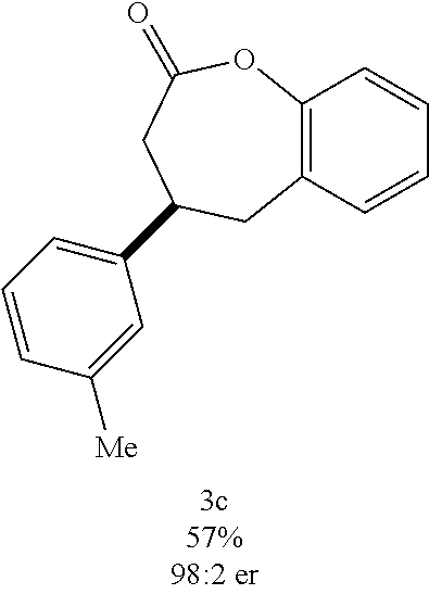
C12=C(C=CC=C1)CC(C1=CC=CC([Me])=C1)CC(=O)O2
